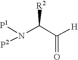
N(C(C([H])=O)[R2])([P1])[P2]
